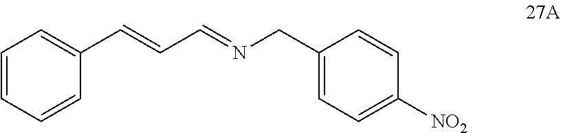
C(C=NCC1=CC=C([NO2])C=C1)=CC1=CC=CC=C1
